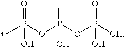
CP(OP(OP([OH])(=O)O)(=O)O)(=O)O
